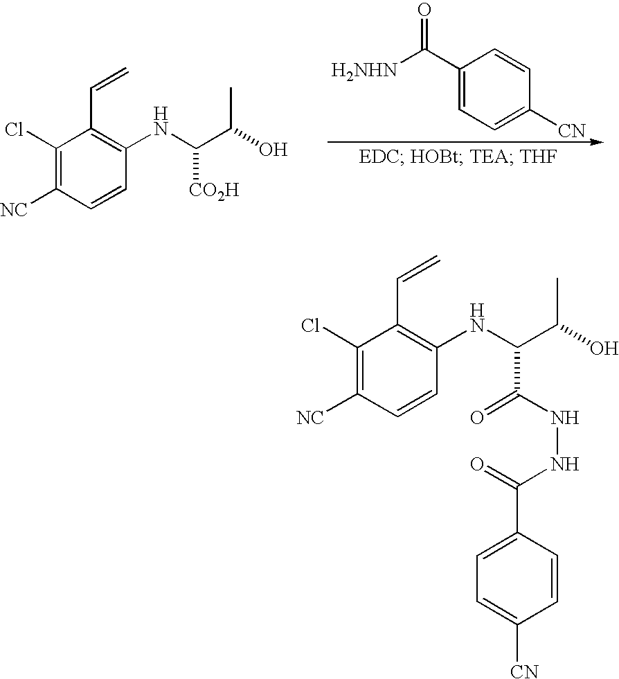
C1(C([H2NHN])=O)=CC=C([CN])C=C1.C1(Cl)=C([NC])C=CC(NC(C(C)O)[CO2H])=C1C=C.C1(Cl)=C([NC])C=CC(NC(C(C)O)C(NNC(C2=CC=C([CN])C=C2)=O)=O)=C1C=C
